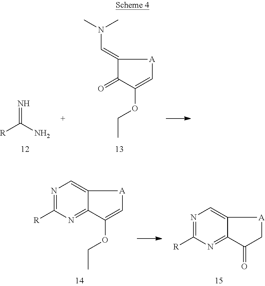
[R]C(N)=N.CN(C)C=C1C(=O)C(OCC)=C[A]1.C12=CN=C([R])N=C1C(=O)C[A]2.C12=CN=C([R])N=C1C(OCC)=C[A]2
